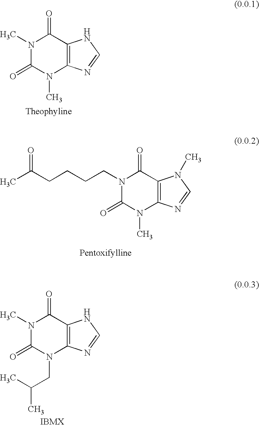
N1(C)C(=O)N(C)C2=C(C1=O)NC=N2.N1(CCCCC(C)=O)C(=O)N(C)C2=C(C1=O)N(C)C=N2.N1(C)C(=O)N(CC(C)C)C2=C(C1=O)NC=N2.[IBMX]
